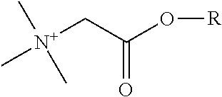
C([N+](C)(C)C)C(O[R])=O
